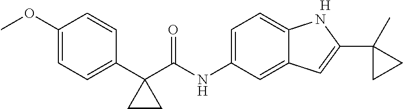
C1(C2(C(NC3=CC=C4C(=C3)C=C(C3(C)CC3)N4)=O)CC2)=CC=C(OC)C=C1.[H]
